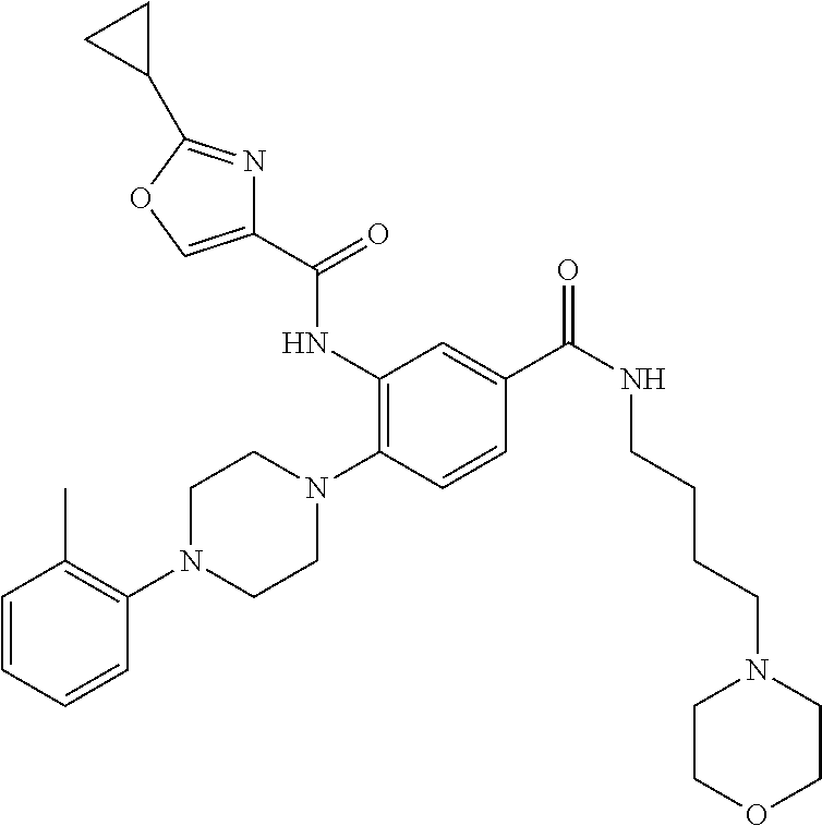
C1=CC=CC(N2CCN(C3=C(NC(C4=COC(C5CC5)=N4)=O)C=C(C(NCCCCN4CCOCC4)=O)C=C3)CC2)=C1C
